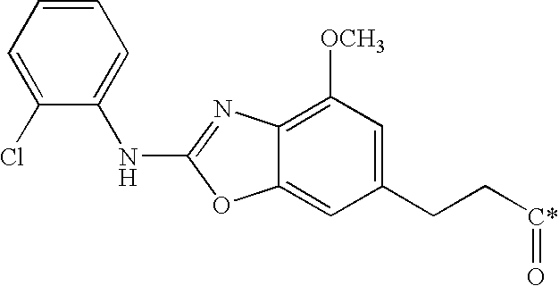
C1(Cl)=CC=CC=C1NC1=NC2=C([OCH3])C=C(CC[C*]=O)C=C2O1
